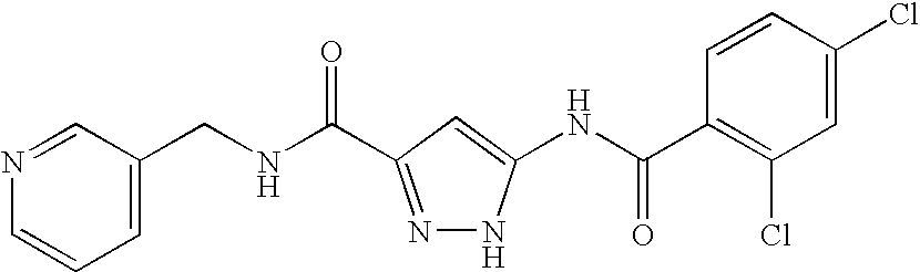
C1=C(CNC(=O)C2=NNC(NC(C3=C(Cl)C=C(Cl)C=C3)=O)=C2)C=NC=C1
